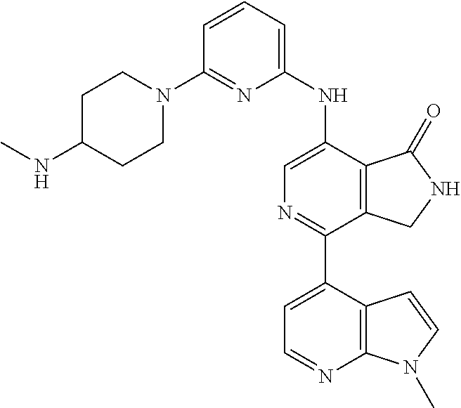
C1=CC=C(NC2=CN=C(C3=CC=NC4=C3C=CN4C)C3=C2C(=O)NC3)N=C1N1CCC(NC)CC1
